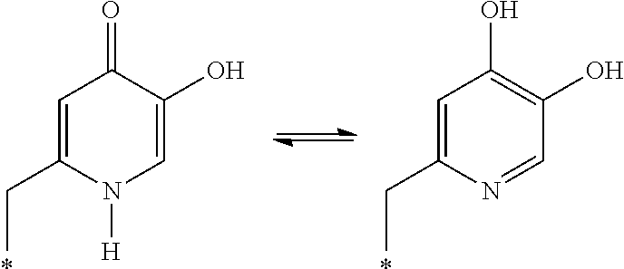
C1=C(CC)N([H])C=C(O)C1=O.*.C1=C(CC)N=CC(O)=C1O.*
